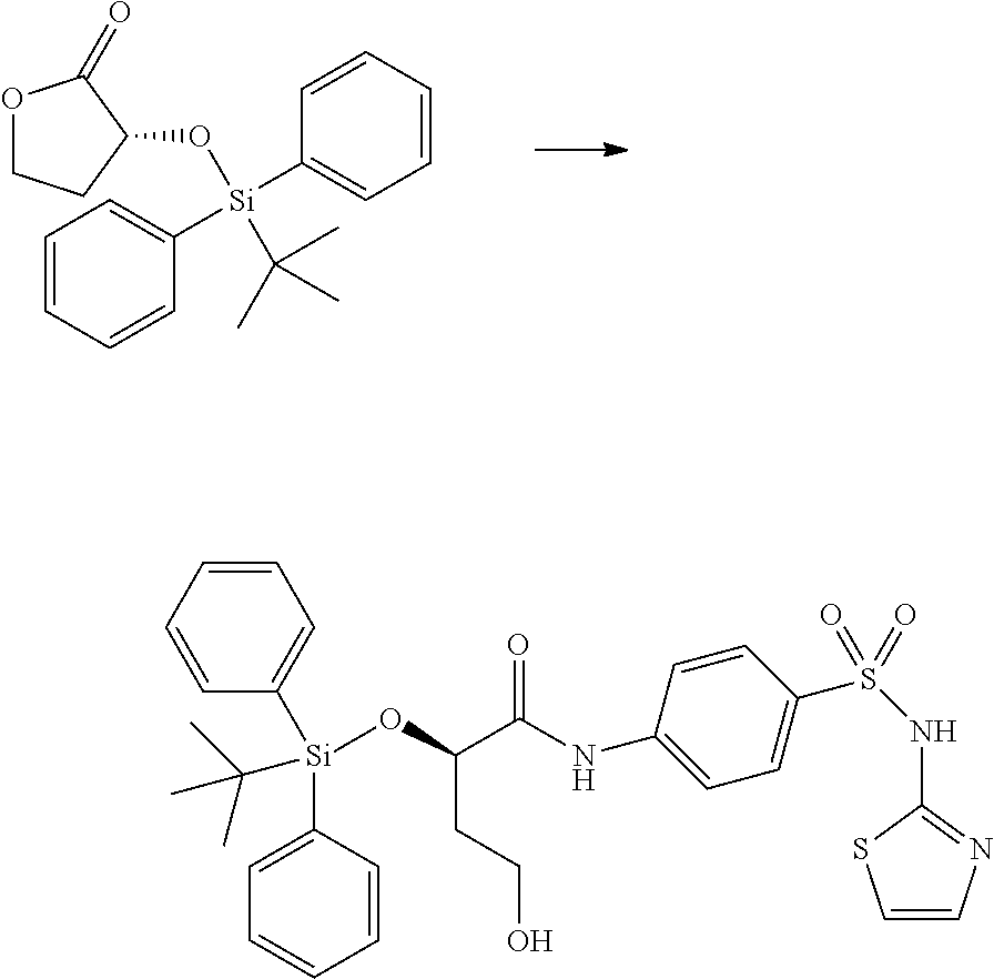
O1CCC(O[Si](C2=CC=CC=C2)(C2=CC=CC=C2)C(C)(C)C)C1=O.C1=CC([Si](C2=CC=CC=C2)(OC(CCO)C(=O)NC2=CC=C(S(NC3=NC=CS3)(=O)=O)C=C2)C(C)(C)C)=CC=C1
